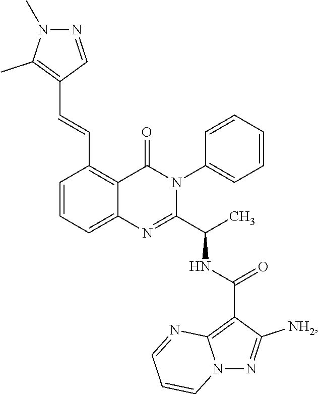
C1(C=CC2=C3C(=CC=C2)N=C(C(C)NC(C2=C4N(N=C2[NH2])C=CC=N4)=O)N(C2=CC=CC=C2)C3=O)=C(C)N(C)N=C1
